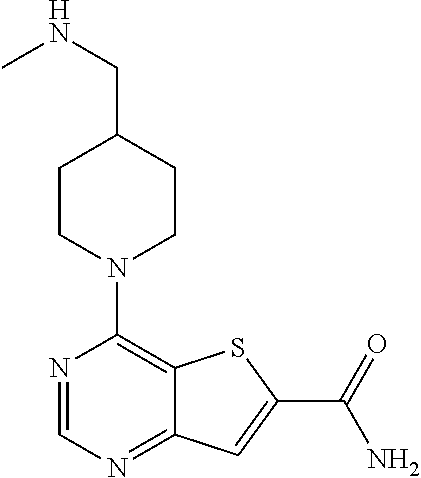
N1=CN=C2C(=C1N1CCC(CNC)CC1)SC(C(=O)N)=C2
